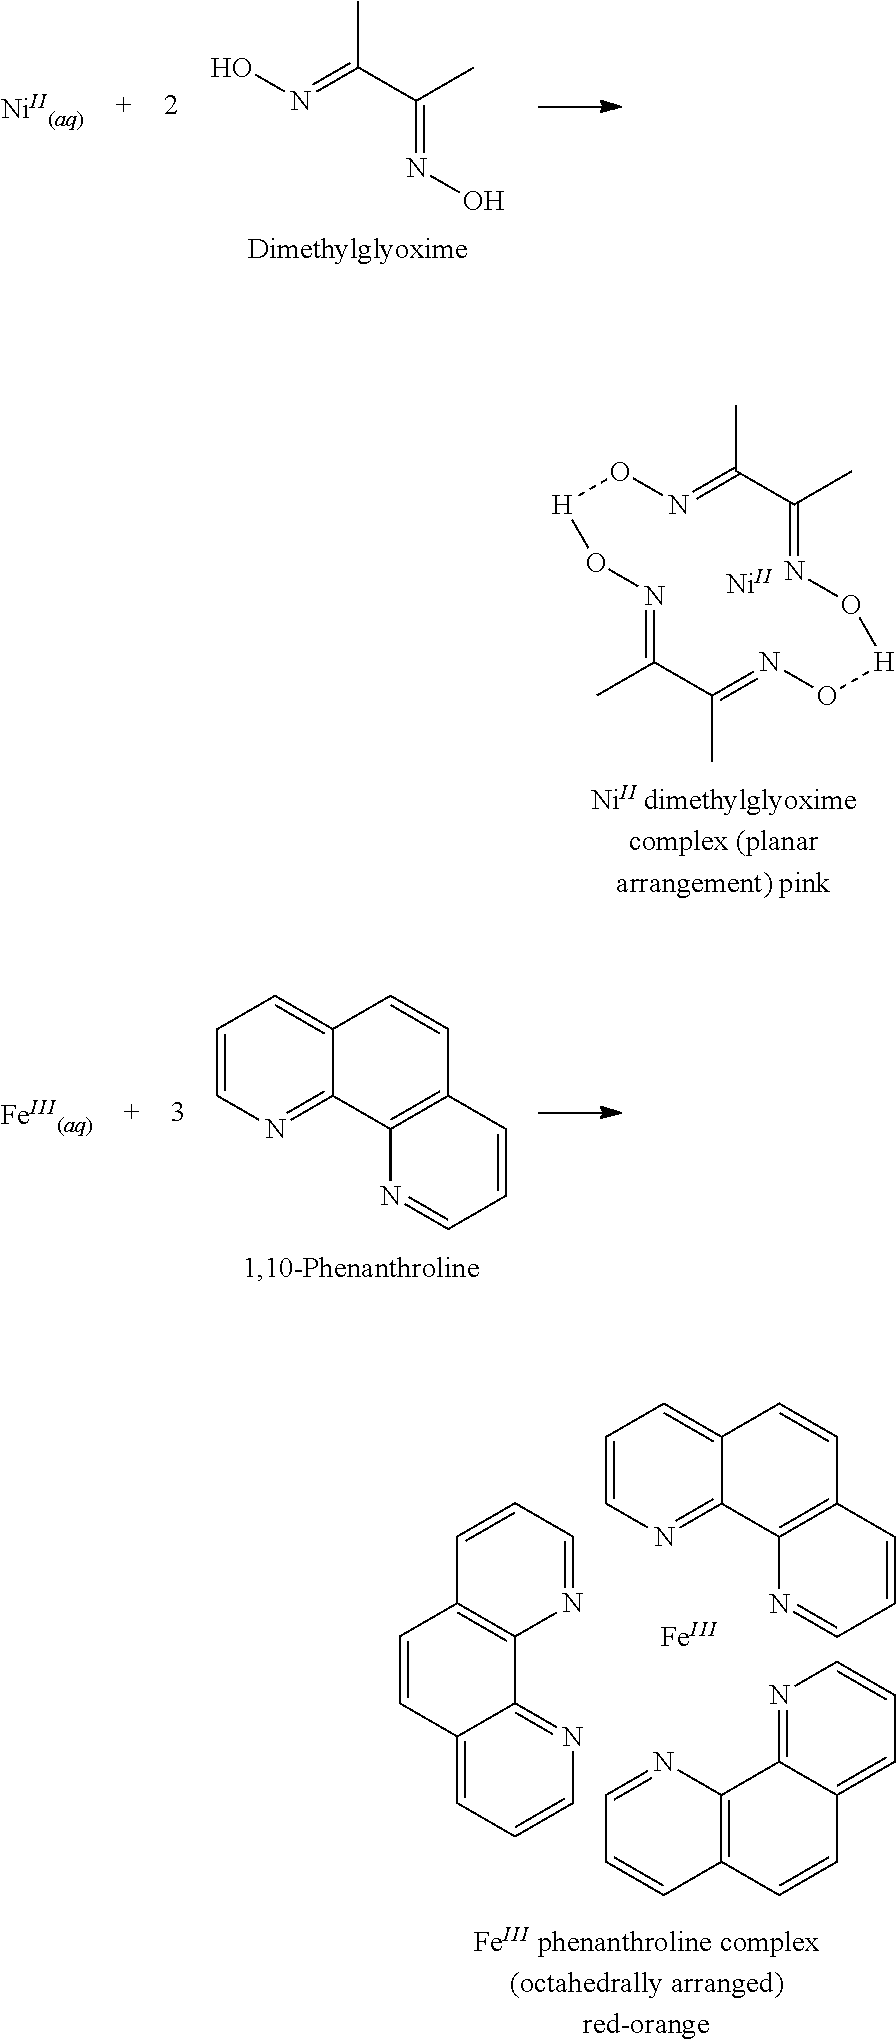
[Ni].CC1=NO[H]ON=C(C)C(C)=NO[H]ON=C1C.[NiII dimethylglyoximecomplex (planararrangement) pink].CC(C(C)=NO)=NO.[NiII(aq)].C1=CN=C2C(=C1)C=CC1=C2N=CC=C1.[FeIII(aq)].C1=CN=C2C(=C1)C=CC1=C2N=CC=C1.C12=CC=CN=C1C1=C(C=C2)C=CC=N1.N1=C2C(=CC=C1)C=CC1=C2N=CC=C1.[Fe]
